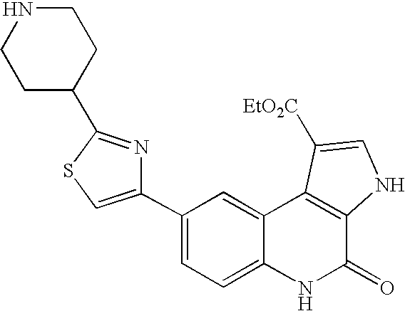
C1(C2=CSC(C3CCNCC3)=N2)=CC=C2C(=C1)C1=C(C(=O)N2)NC=C1[EtO2C]
